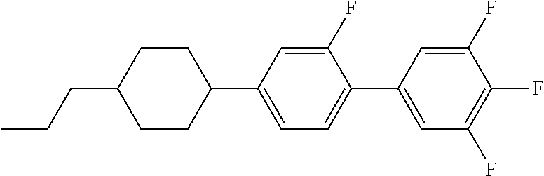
C1CC(C2=CC=C(C3=CC(F)=C(F)C(F)=C3)C(F)=C2)CCC1CCC
